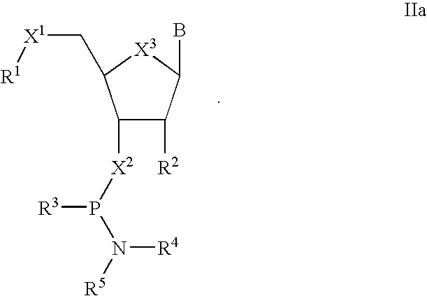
C1([X2]P(N([R4])[R5])[R3])C([R2])C(B)[X3]C1C[X1][R1]
